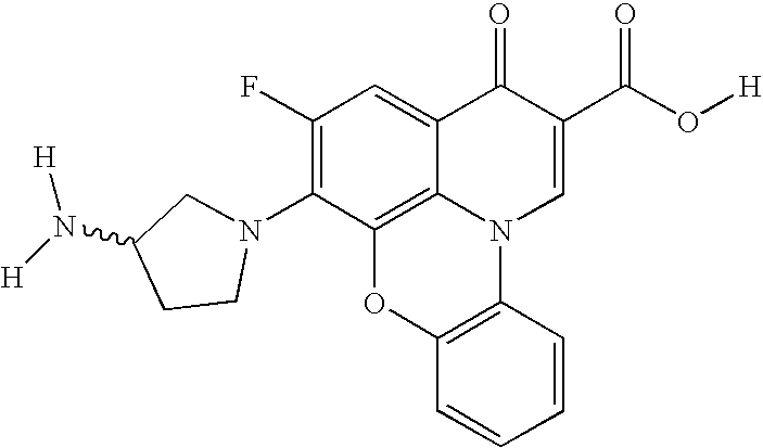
C1(F)=C(N2CCC(N([H])[H])C2)C2=C3C(=C1)C(=O)C(C(O[H])=O)=CN3C1=C(O2)C=CC=C1
